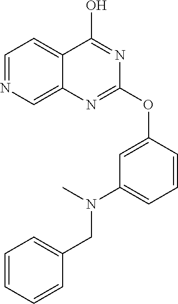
C1=NC=C2C(=C1)C(O)=NC(OC1=CC(N(C)CC3=CC=CC=C3)=CC=C1)=N2
